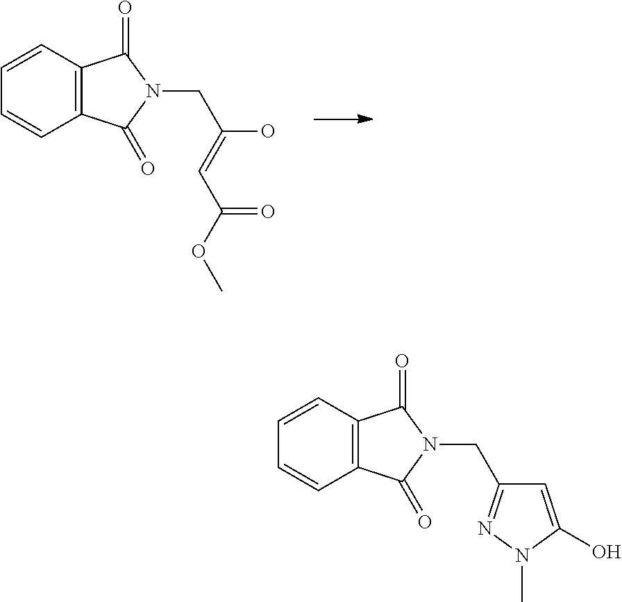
C12=C(C=CC=C1)C(=O)N(CC(=CC(OC)=O)O)C2=O.C12=C(C=CC=C1)C(=O)N(CC1=NN(C)C(O)=C1)C2=O
